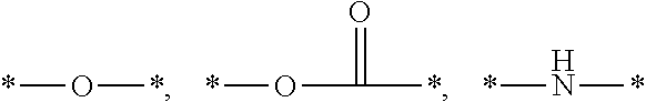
O(*)*.O(*)C(=O)*.N(*)*
